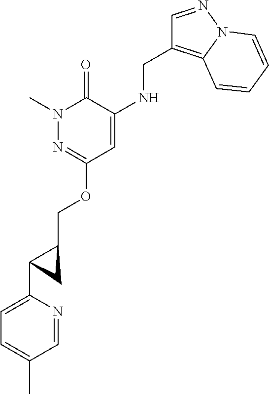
N1(C)N=C(OCC2CC2C2=CC=C(C)C=N2)C=C(NCC2=C3N(N=C2)C=CC=C3)C1=O
